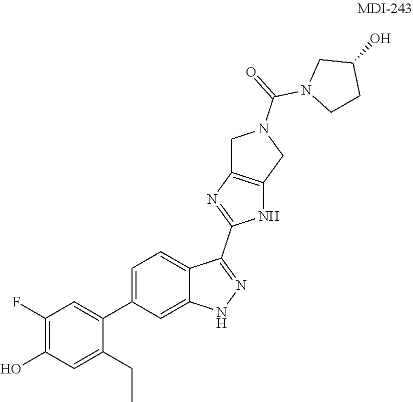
C1(F)=C(O)C=C(CC)C(C2=CC=C3C(=C2)NN=C3C2=NC3=C(N2)CN(C(=O)N2CCC(O)C2)C3)=C1
